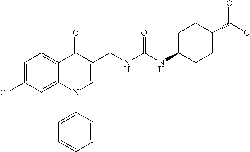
C1=C(Cl)C=C2C(=C1)C(=O)C(CNC(NC1CCC(C(OC)=O)CC1)=O)=CN2C1=CC=CC=C1
